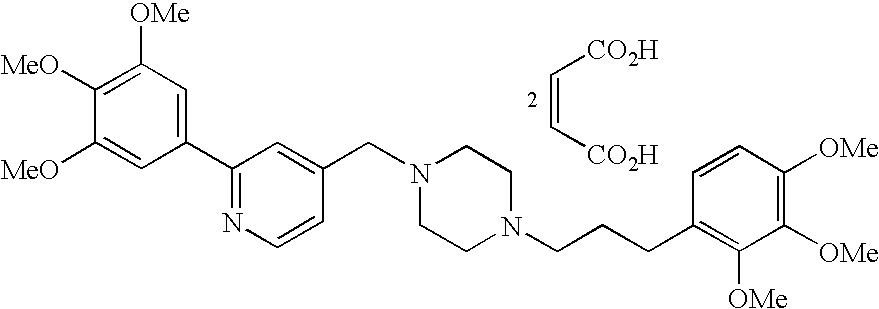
C1(C2=NC=CC(CN3CCN(CCCC4=C([OMe])C([OMe])=C([OMe])C=C4)CC3)=C2)=CC([OMe])=C([MeO])C([MeO])=C1.C(=C[CO2H])[CO2H]
